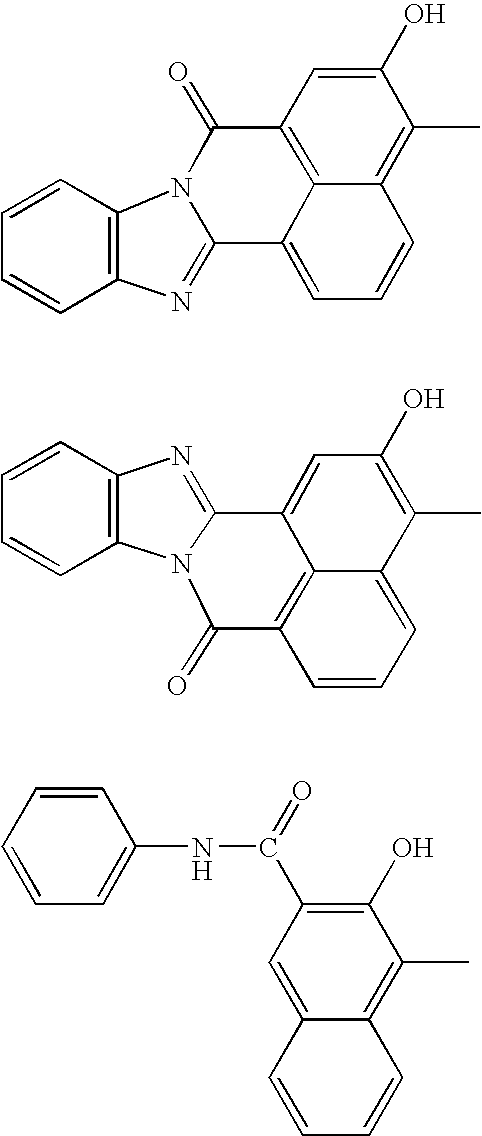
C1=CC=CC2=C1N1C(=N2)C2=CC=CC3=C(C)C(O)=CC(=C23)C1=O.C1=CC=CC2=C1N=C1N2C(=O)C2=C3C1=CC(O)=C(C)C3=CC=C2.C1(O)=C(C(NC2=CC=CC=C2)=O)C=C2C(=C1C)C=CC=C2
